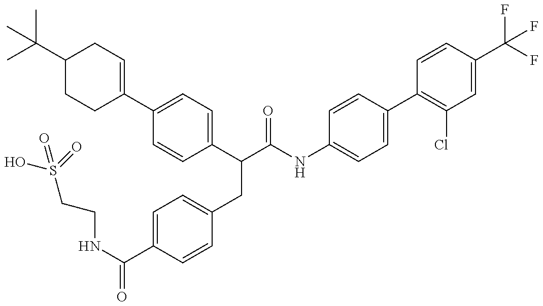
OS(CCNC(=O)C1=CC=C(CC(C(NC2=CC=C(C3=C(Cl)C=C(C(F)(F)F)C=C3)C=C2)=O)C2=CC=C(C3=CCC(C(C)(C)C)CC3)C=C2)C=C1)(=O)=O
